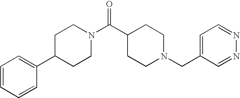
C1(C2CCN(C(C3CCN(CC4=CC=NN=C4)CC3)=O)CC2)=CC=CC=C1
